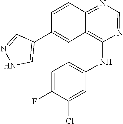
C1(C2=CC3=C(NC4=CC=C(F)C(Cl)=C4)N=CN=C3C=C2)=CNN=C1
